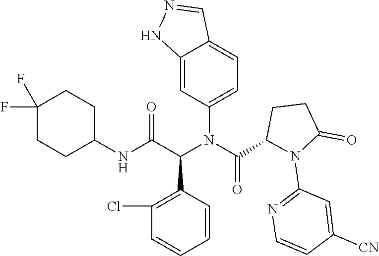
C12=CC(N(C(C(NC3CCC(F)(F)CC3)=O)C3=C(Cl)C=CC=C3)C(=O)C3N(C4=NC=CC([CN])=C4)C(=O)CC3)=CC=C1C=NN2
